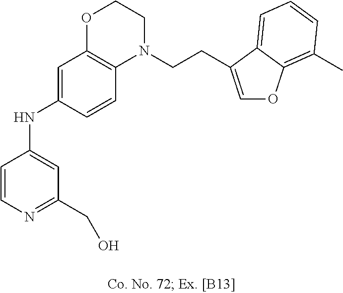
C1=CN=C(CO)C=C1NC1=CC2=C(C=C1)N(CCC1=COC3=C(C)C=CC=C31)CCO2
